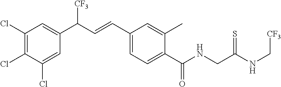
C1(Cl)=C(Cl)C=C(C(C=CC2=CC=C(C(NCC(NC[CF3])=S)=O)C(C)=C2)[CF3])C=C1Cl
